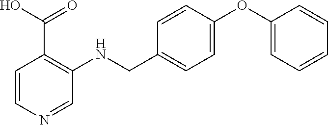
C1(CNC2=C(C(O)=O)C=CN=C2)=CC=C(OC2=CC=CC=C2)C=C1
